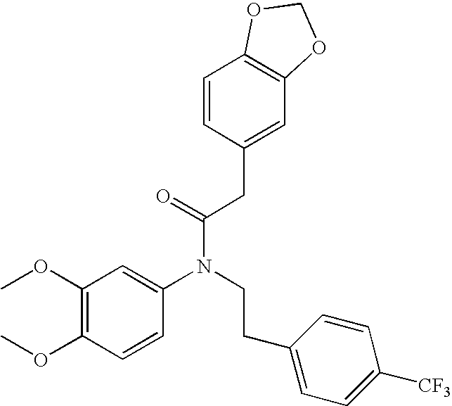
C1(OC)=C(OC)C=CC(N(CCC2=CC=C([CF3])C=C2)C(=O)CC2=CC3=C(C=C2)OCO3)=C1
